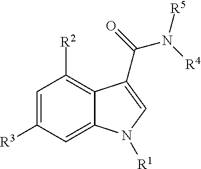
C1=C2C(=C([R2])C=C1[R3])C(C(=O)N([R4])[R5])=CN2[R1]
